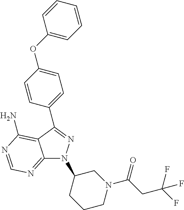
C12=NC=NC(N)=C1C(C1=CC=C(OC3=CC=CC=C3)C=C1)=NN2C1CCCN(C(CC(F)(F)F)=O)C1
